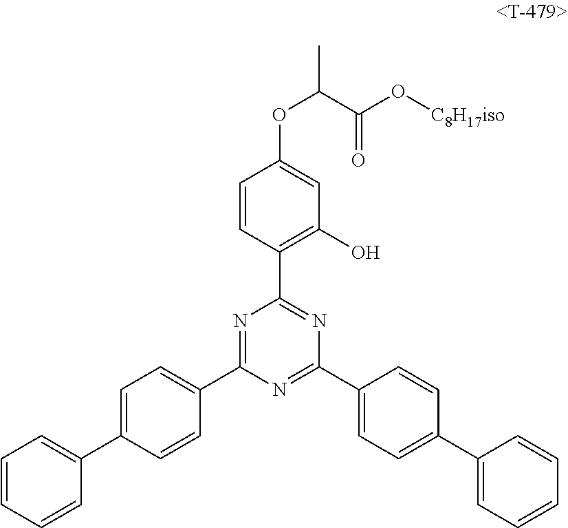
C1=C(OC(C(O[C8H17iso])=O)C)C=CC(C2=NC(C3=CC=C(C4=CC=CC=C4)C=C3)=NC(C3=CC=C(C4=CC=CC=C4)C=C3)=N2)=C1O
